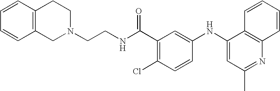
C1=CC2=C(C=C1)CCN(CCNC(C1=C(Cl)C=CC(NC3=CC(C)=NC4=C3C=CC=C4)=C1)=O)C2
